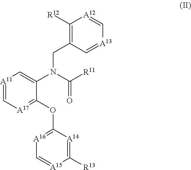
[A11]1=C[A17]=C(OC2=[A16]C=[A15]C([R13])=[A14]2)C(N(CC2=C([R12])[A12]=C[A13]=C2)C([R11])=O)=C1
